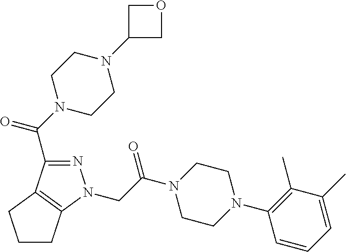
N1=C(C(N2CCN(C3COC3)CC2)=O)C2=C(N1CC(N1CCN(C3=C(C)C(C)=CC=C3)CC1)=O)CCC2
